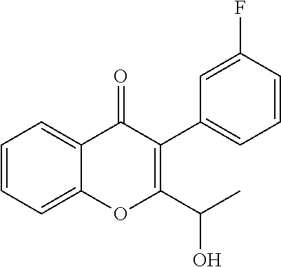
C1=CC=C2C(=C1)C(=O)C(C1=CC=CC(F)=C1)=C(C(C)O)O2
